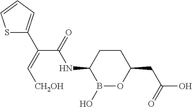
B1(O)OC(CC(O)=O)CCC1NC(C(C1=CC=CS1)=C[CH2OH])=O
